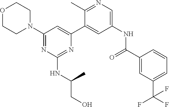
O1CCN(C2=NC(NC(CO)C)=NC(C3=CC(NC(C4=CC(C(F)(F)F)=CC=C4)=O)=CN=C3C)=C2)CC1
